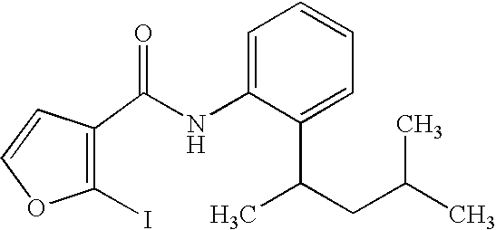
C1(I)=C(C(NC2=CC=CC=C2C(CC(C)C)C)=O)C=CO1
